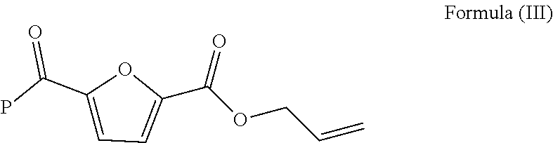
C1(C(P)=O)=CC=C(C(OCC=C)=O)O1
